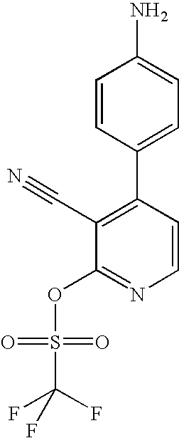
C1=CC(C2=C(C#N)C(OS(=O)(=O)C(F)(F)F)=NC=C2)=CC=C1N
